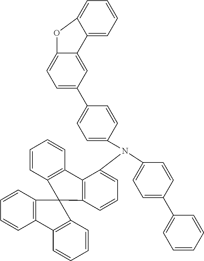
C1(C2=CC=CC=C2)=CC=C(N(C2=CC=CC3=C2C2=C(C=CC=C2)C32C3=C(C=CC=C3)C3=C2C=CC=C3)C2=CC=C(C3=CC=C4C(=C3)C3=CC=CC=C3O4)C=C2)C=C1
